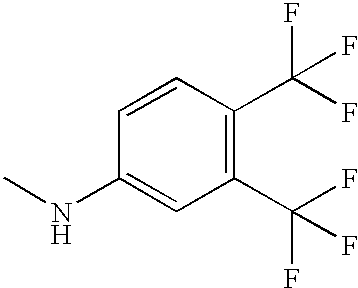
C1=CC(NC)=CC(C(F)(F)F)=C1C(F)(F)F
